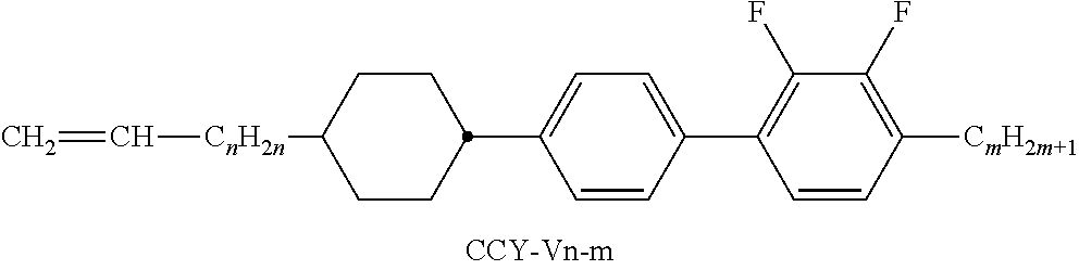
C=C[CnH2n]C1CCC(C2=CC=C(C3=C(F)C(F)=C([CmH2m+1])C=C3)C=C2)CC1
